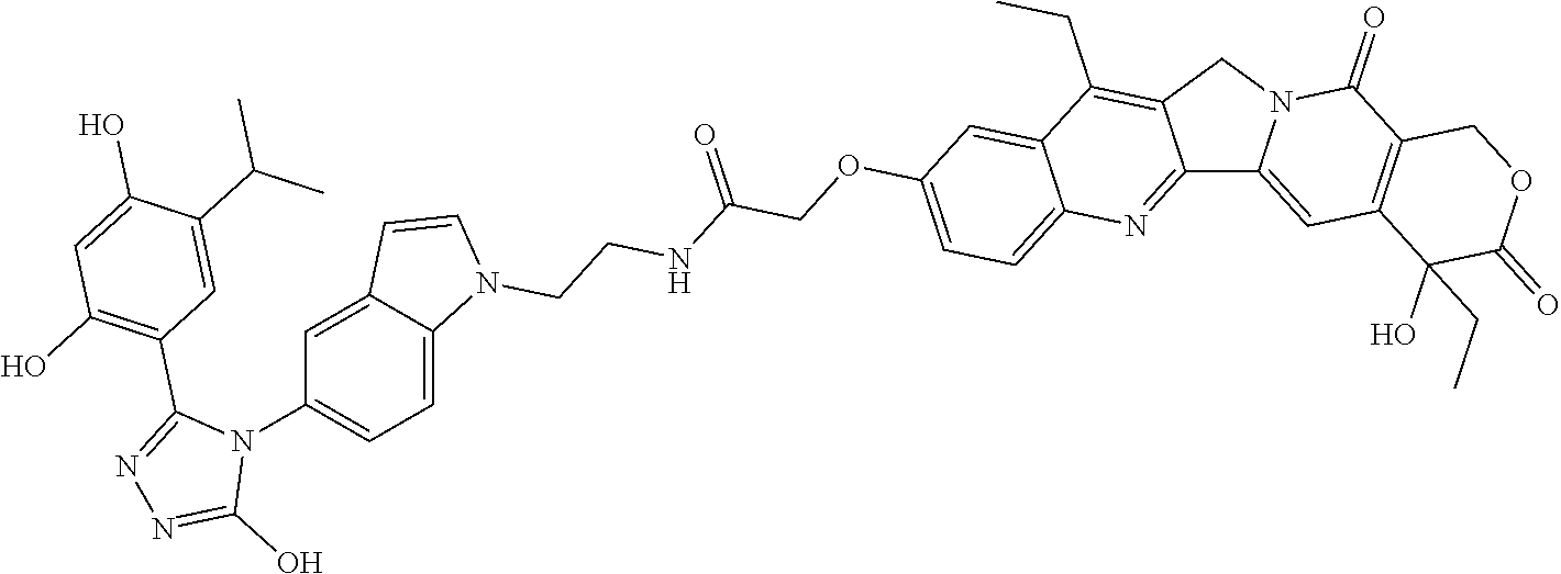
C12=NC3=CC=C(OCC(=O)NCCN4C=CC5=CC(N6C(C7=C(O)C=C(O)C(C(C)C)=C7)=NN=C6O)=CC=C45)C=C3C(CC)=C1CN1C2=CC2=C(C1=O)COC(=O)C2(O)CC
